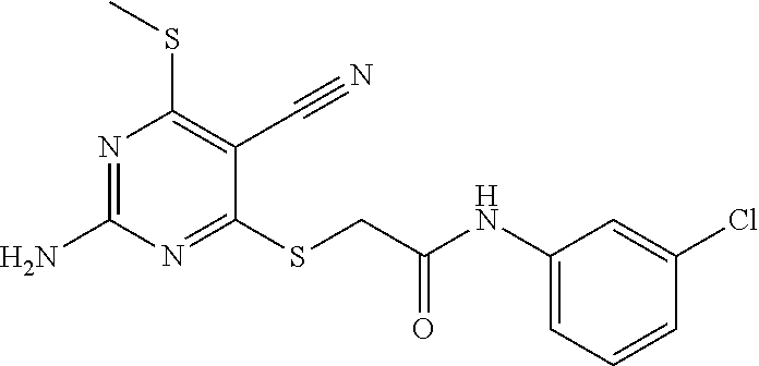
N1=C(N)N=C(SCC(NC2=CC=CC(Cl)=C2)=O)C(C#N)=C1SC
